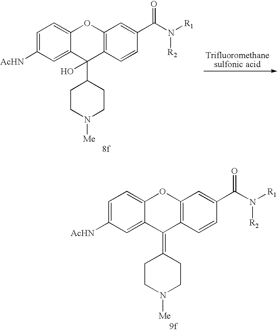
C1=CC(C(N([R1])[R2])=O)=CC2=C1C(C1CCN([Me])CC1)(O)C1=CC([AcHN])=CC=C1O2.C1=CC(C(N([R1])[R2])=O)=CC2=C1C(=C1CCN([Me])CC1)C1=CC([AcHN])=CC=C1O2
